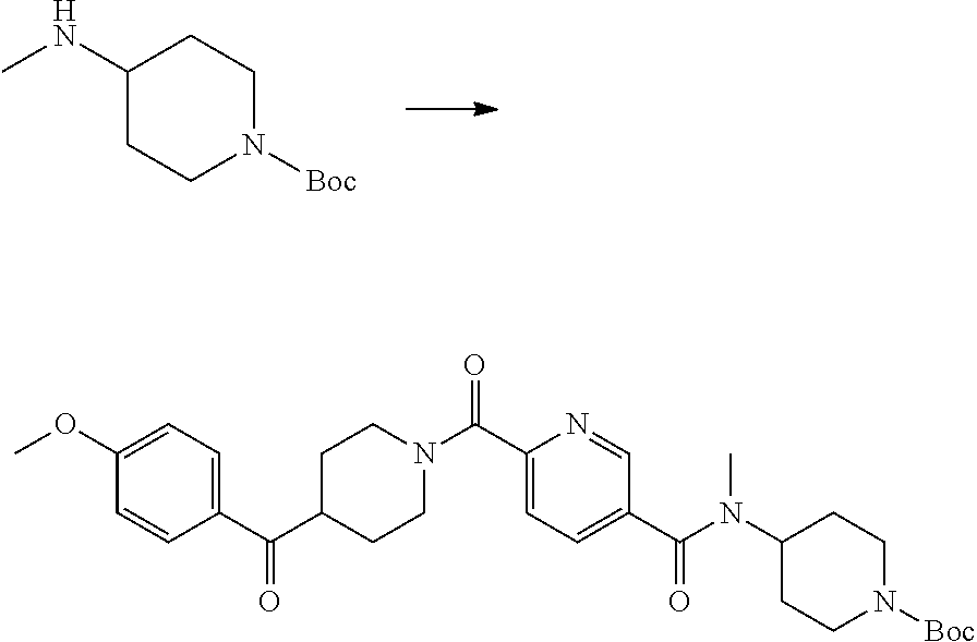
C1(NC)CCN([Boc])CC1.C1(C(C2CCN(C(C3=CC=C(C(N(C4CCN([Boc])CC4)C)=O)C=N3)=O)CC2)=O)=CC=C(OC)C=C1
